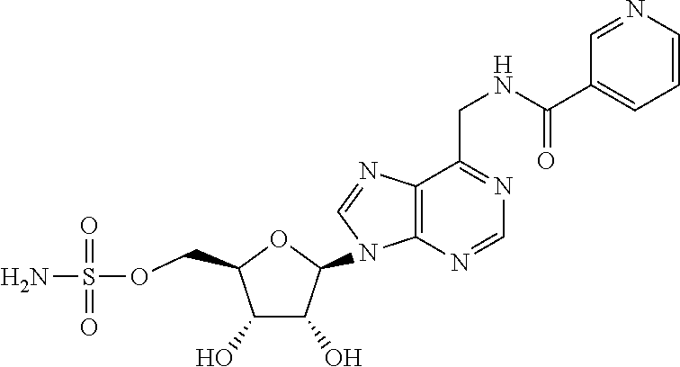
C1(O)C(O)C(N2C3=C(N=C2)C(CNC(C2=CC=CN=C2)=O)=NC=N3)OC1COS(N)(=O)=O
